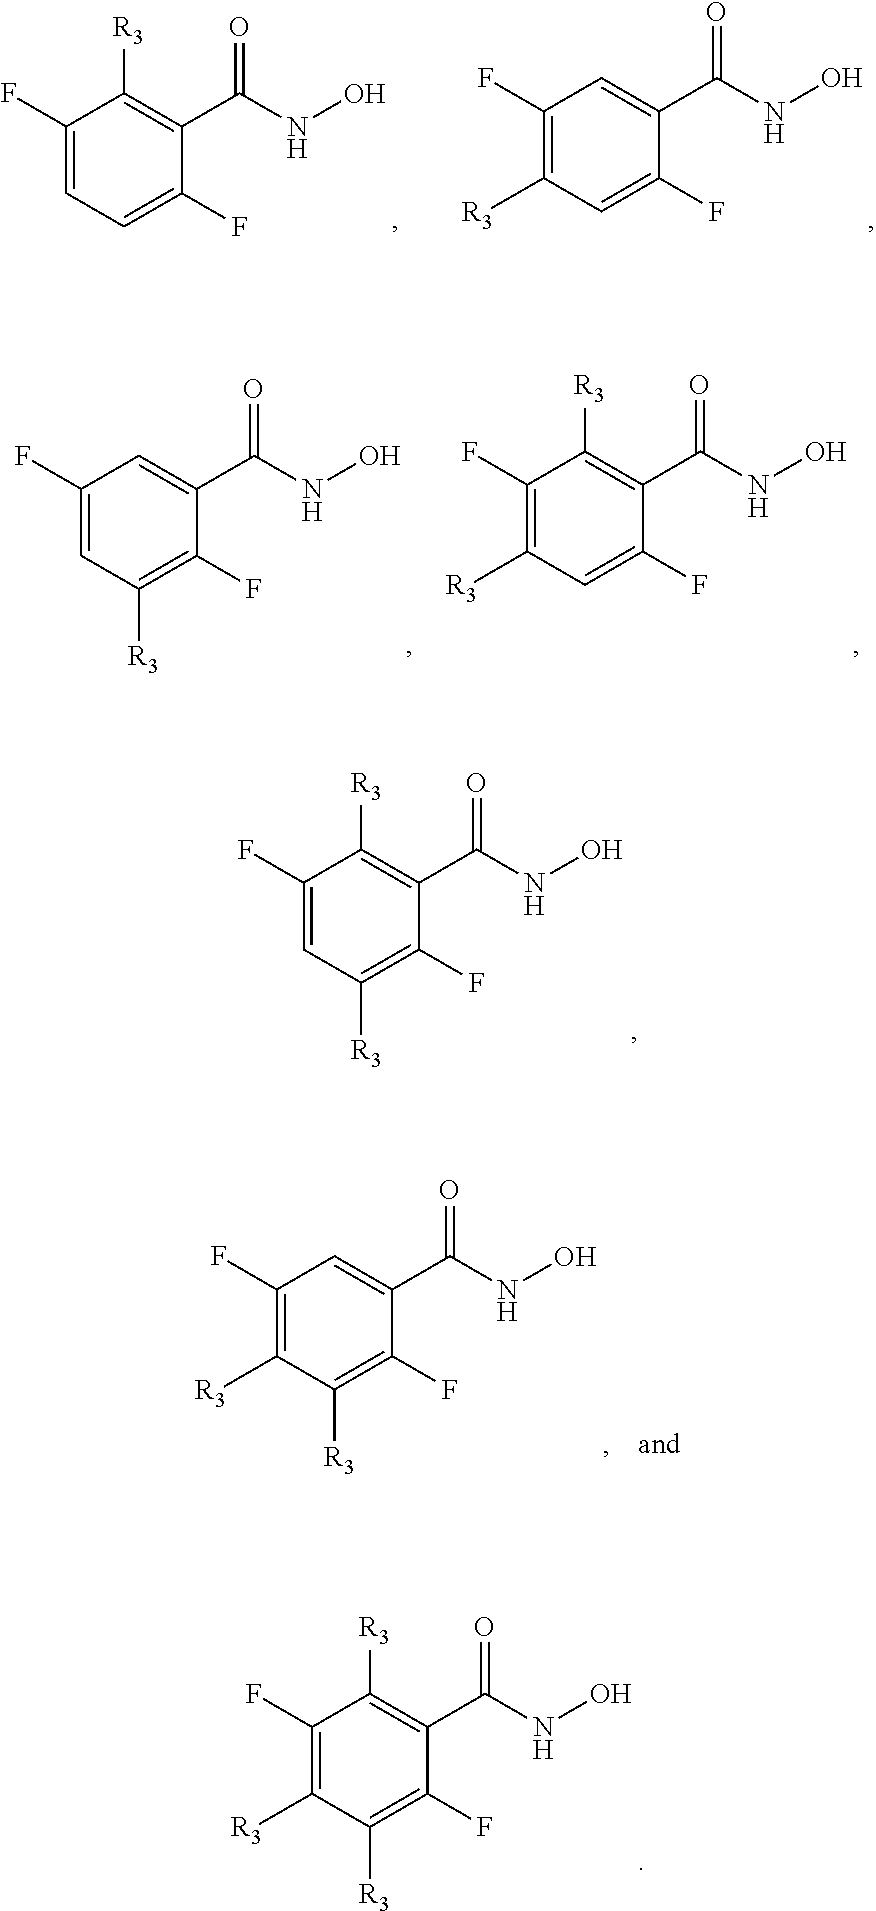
C1(F)=CC=C(F)C(C(NO)=O)=C1[R3].C1(F)=C([R3])C=C(F)C(C(NO)=O)=C1.C1(F)=CC([R3])=C(F)C(C(NO)=O)=C1.C1(F)=C([R3])C=C(F)C(C(NO)=O)=C1[R3].C1(F)=CC([R3])=C(F)C(C(NO)=O)=C1[R3].C1(F)=C([R3])C([R3])=C(F)C(C(NO)=O)=C1.C1(F)=C([R3])C([R3])=C(F)C(C(NO)=O)=C1[R3]
